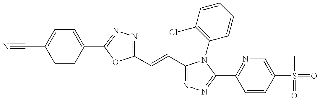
C1=CC(C2=NN=C(C=CC3=NN=C(C4=NC=C(S(=O)(C)=O)C=C4)N3C3=C(Cl)C=CC=C3)O2)=CC=C1C#N
